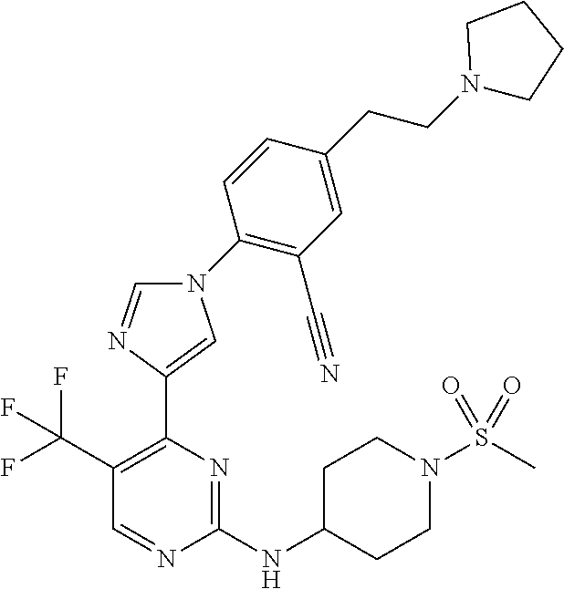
C1(NC2CCN(S(C)(=O)=O)CC2)=NC(C2=CN(C3=C(C#N)C=C(CCN4CCCC4)C=C3)C=N2)=C(C(F)(F)F)C=N1
